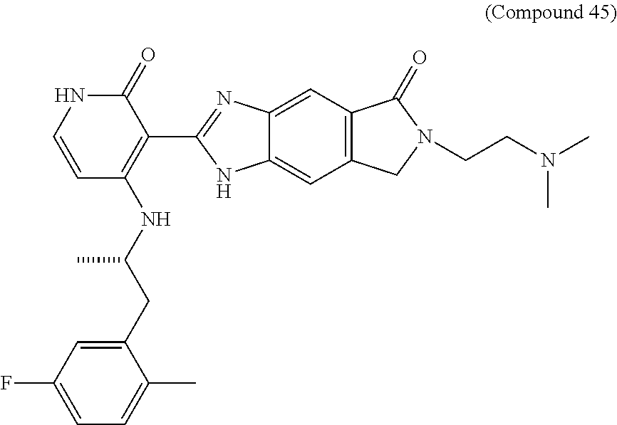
C1=CNC(=O)C(C2=NC3=CC4=C(C=C3N2)CN(CCN(C)C)C4=O)=C1NC(CC1=CC(F)=CC=C1C)C
